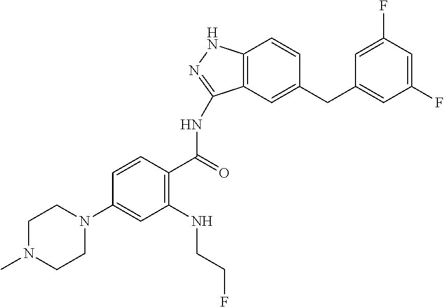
C1(F)=CC(F)=CC(CC2=CC3=C(C=C2)NN=C3NC(C2=C(NCCF)C=C(N3CCN(C)CC3)C=C2)=O)=C1
